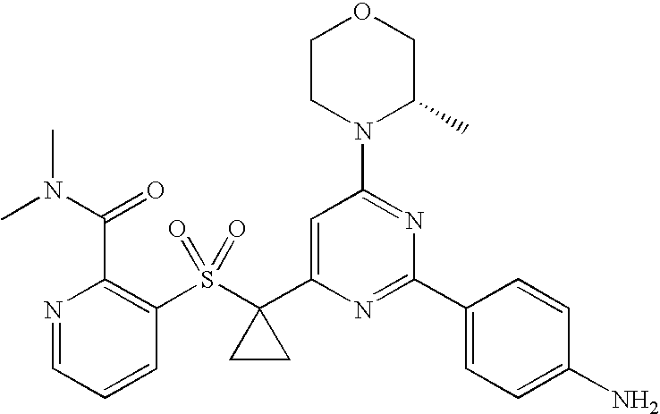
N1=CC=CC(S(C2(C3=CC(N4C(C)COCC4)=NC(C4=CC=C(N)C=C4)=N3)CC2)(=O)=O)=C1C(N(C)C)=O
